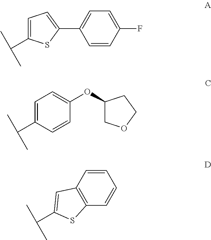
C1=CC(F)=CC=C1C1=CC=C(C(C)C)S1.C1(C(C)C)=CC=C(OC2COCC2)C=C1.C1=CC2=C(C=C1)SC(C(C)C)=C2
